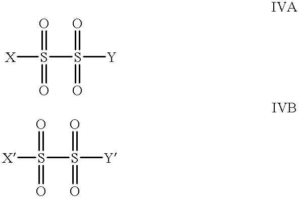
[X]S(=O)(S(=O)(=O)[Y])=O.[X]S(=O)(S(=O)(=O)[Y])=O
